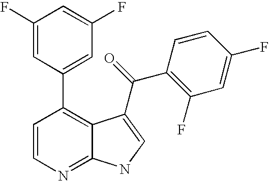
C1=CC(C2=CC(F)=CC(F)=C2)=C2C(=N1)NC=C2C(C1=C(F)C=C(F)C=C1)=O
